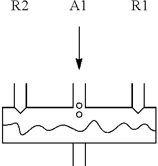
CC(CCCCC(C)CC(C)CC)CC(C)CC.[R2].[A1].[R1]
